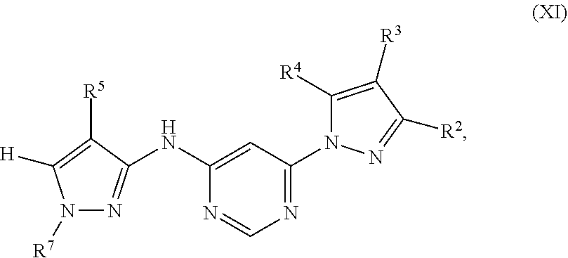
N1([R7])N=C(NC2=CC(N3C([R4])=C([R3])C([R2])=N3)=NC=N2)C([R5])=C1[H]
